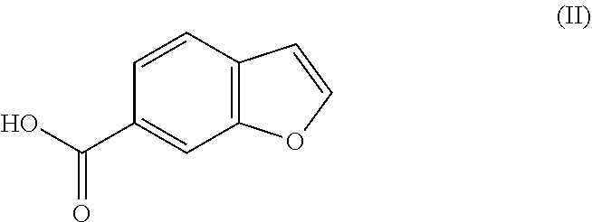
C1(C(O)=O)=CC2=C(C=C1)C=CO2
